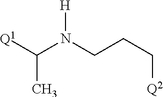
[Q1]C(N(CCC[Q2])[H])C
